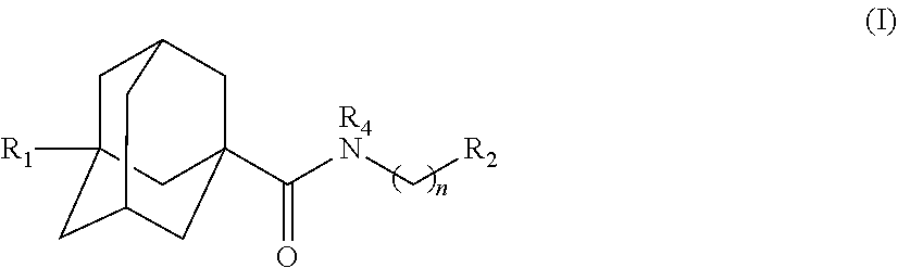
C1C2([R1])CC3CC(C([R4N]C[R2])=O)(CC1C3)C2
